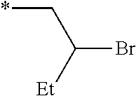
*CC(Br)[Et]
